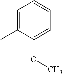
C1=C(C)C(OC)=CC=C1
